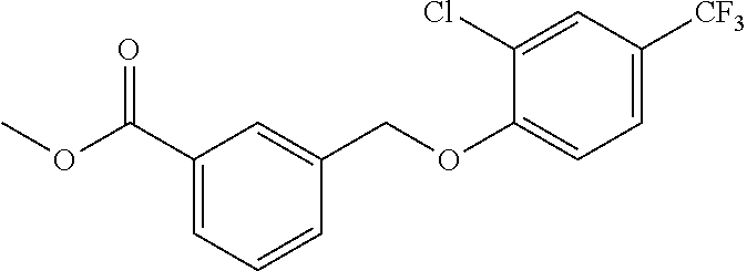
C1(C(OC)=O)=CC=CC(COC2=CC=C([CF3])C=C2Cl)=C1
